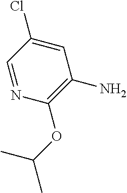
C1=C(Cl)C=NC(OC(C)C)=C1N
